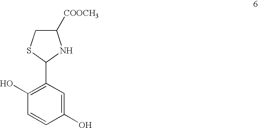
C1([COOCH3])CSC(C2=C(O)C=CC(O)=C2)N1
